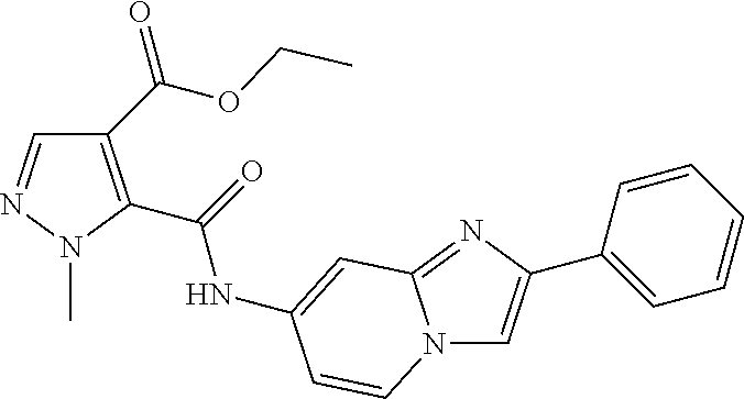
C1(C(OCC)=O)=C(C(=O)NC2=CC3=NC(C4=CC=CC=C4)=CN3C=C2)N(C)N=C1
